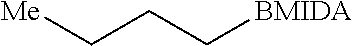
C([BMIDA])CC[Me]
